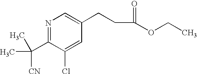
N1=C(C([CN])(C)C)C(Cl)=CC(CCC(OCC)=O)=C1
